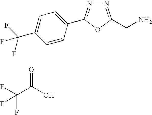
N1=C(CN)OC(C2=CC=C(C(F)(F)F)C=C2)=N1.FC(C(O)=O)(F)F
